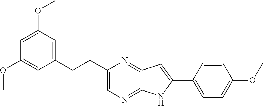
C1=C(OC)C=C(CCC2=CN=C3C(=N2)C=C(C2=CC=C(OC)C=C2)N3)C=C1OC
